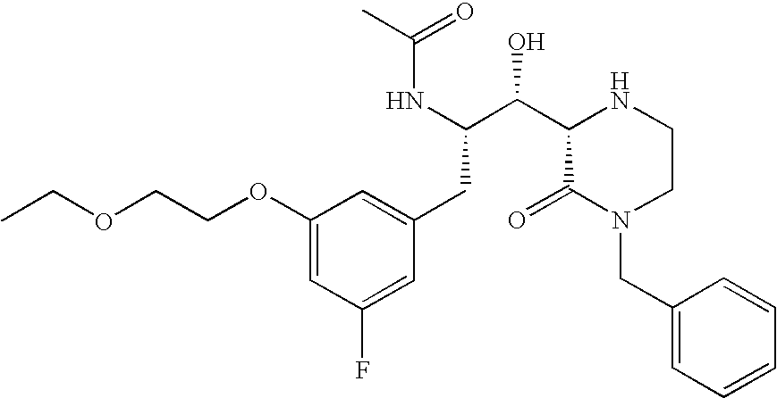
C(C(NC(=O)C)C(C1C(=O)N(CC2=CC=CC=C2)CCN1)O)C1=CC(OCCOCC)=CC(F)=C1
